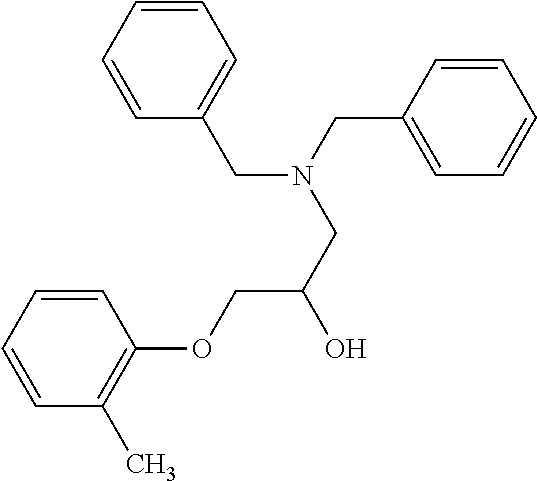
C1=CC(OCC(O)CN(CC2=CC=CC=C2)CC2=CC=CC=C2)=C(C)C=C1
